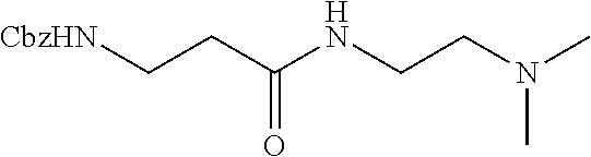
C(=O)(CC[CbzHN])NCCN(C)C
